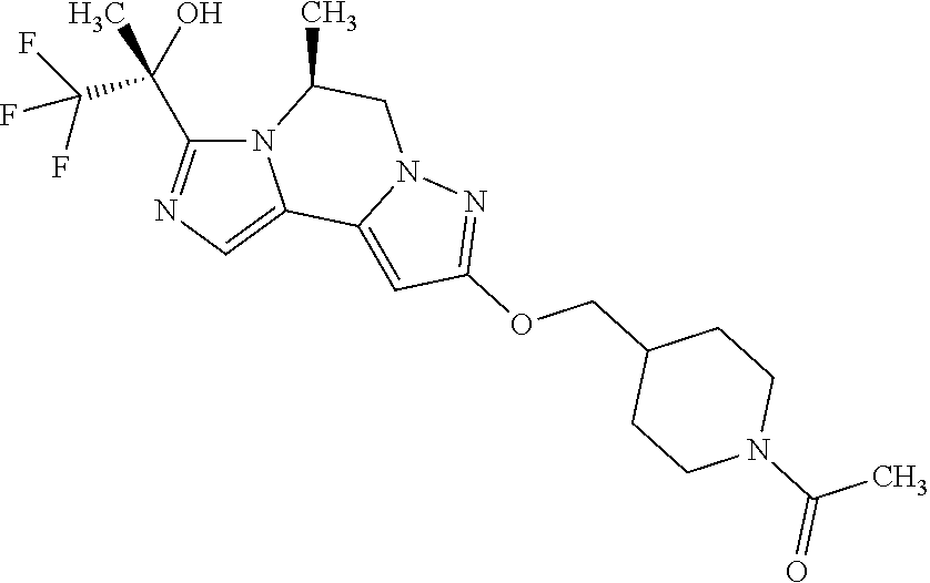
N12C(C(C(F)(F)F)(O)C)=NC=C1C1=CC(OCC3CCN(C(C)=O)CC3)=NN1CC2C
